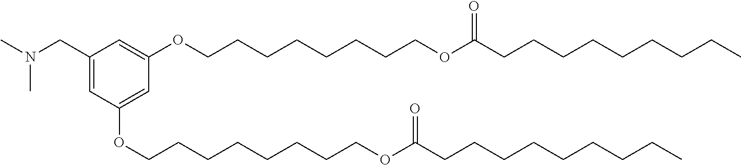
N(CC1=CC(OCCCCCCCCOC(CCCCCCCCC)=O)=CC(OCCCCCCCCOC(CCCCCCCCC)=O)=C1)(C)C
